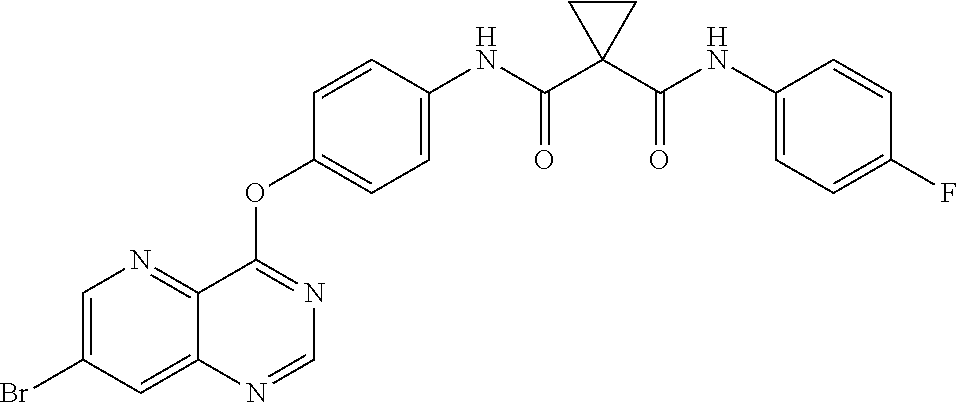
C12=NC=C(Br)C=C1N=CN=C2OC1=CC=C(NC(C2(C(NC3=CC=C(F)C=C3)=O)CC2)=O)C=C1
